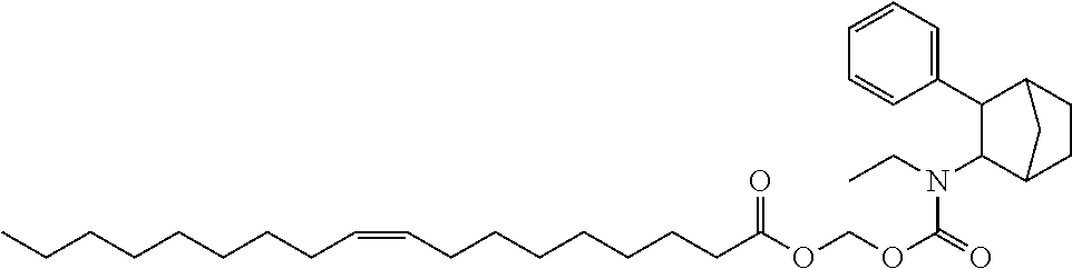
C1(N(CC)C(OCOC(CCCCCCCC=CCCCCCCCC)=O)=O)C2CCC(C1C1=CC=CC=C1)C2
